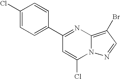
C12=C(Br)C=NN1C(Cl)=CC(C1=CC=C(Cl)C=C1)=N2
